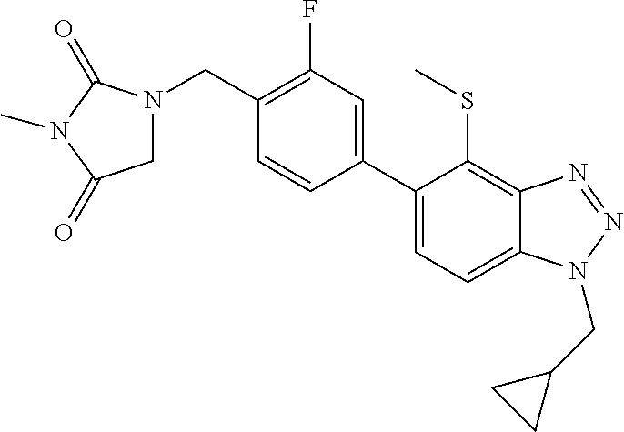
C1(C2=CC=C3C(=C2SC)N=NN3CC2CC2)=CC(F)=C(CN2CC(=O)N(C)C2=O)C=C1
